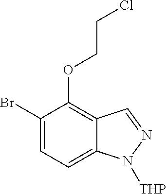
C1(Br)=CC=C2C(=C1OCCCl)C=NN2[THP]
